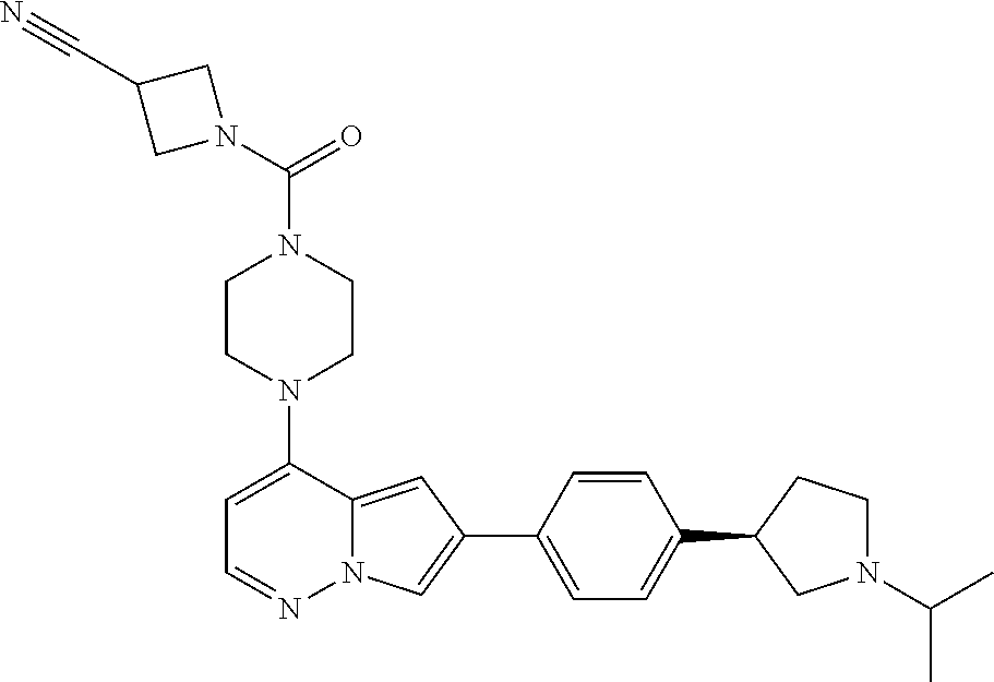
N1(C2=CC=NN3C2=CC(C2=CC=C(C4CN(C(C)C)CC4)C=C2)=C3)CCN(C(N2CC(C#N)C2)=O)CC1
